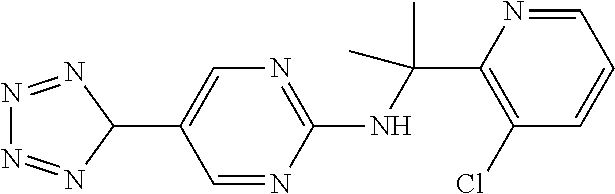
C1(C2=CN=C(NC(C)(C)C3=C(Cl)C=CC=N3)N=C2)N=NN=N1
